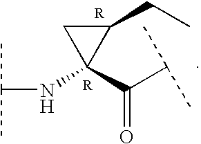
C1(CC)CC1(NC(C)C)C(C(C)C)=O.[R]
